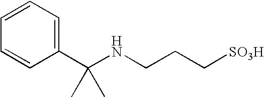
C1(C(NCCC[SO3H])(C)C)=CC=CC=C1
